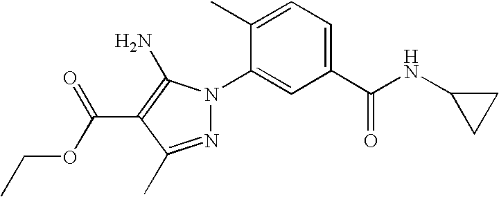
C1(C)=CC=C(C(NC2CC2)=O)C=C1N1N=C(C)C(C(OCC)=O)=C1N
